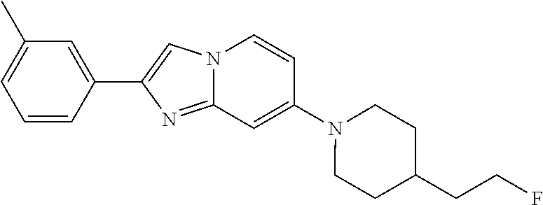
C1=CC(C2=CN3C(=N2)C=C(N2CCC(CCF)CC2)C=C3)=CC(C)=C1
